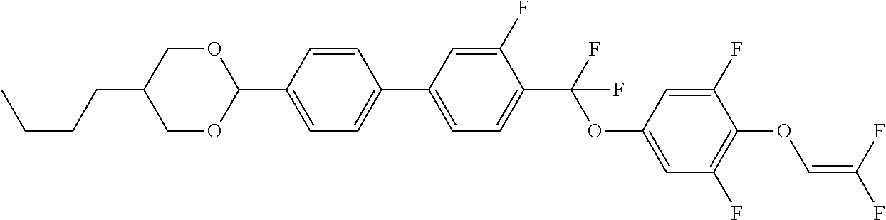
C1OC(C2=CC=C(C3=CC=C(C(F)(OC4=CC(F)=C(OC=C(F)F)C(F)=C4)F)C(F)=C3)C=C2)OCC1CCCC
